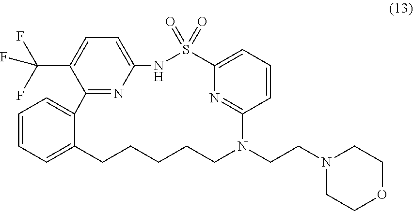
C1=CC=C2C(=C1)C1=NC(=CC=C1C(F)(F)F)NS(=O)(=O)C1=CC=CC(=N1)N(CCN1CCOCC1)CCCCC2
